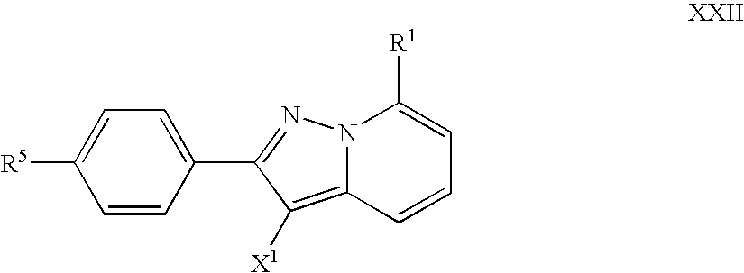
C1=CC(C2=NN3C(=C2[X1])C=CC=C3[R1])=CC=C1[R5]
